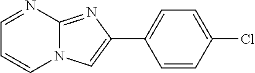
C1=CC(Cl)=CC=C1C1=CN2C(=N1)N=CC=C2
